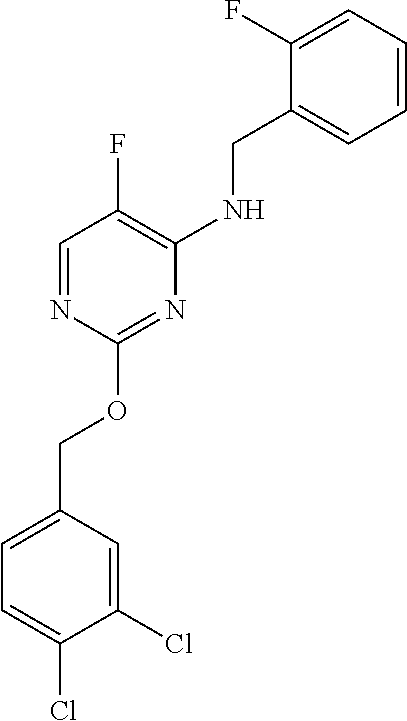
C1=C(COC2=NC(NCC3=CC=CC=C3F)=C(F)C=N2)C=C(Cl)C(Cl)=C1
